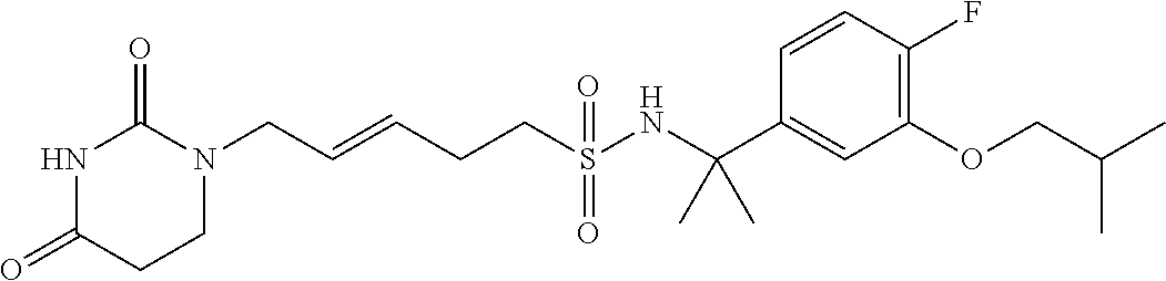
C(=CCCS(NC(C1=CC(OCC(C)C)=C(F)C=C1)(C)C)(=O)=O)CN1C(=O)NC(=O)CC1
